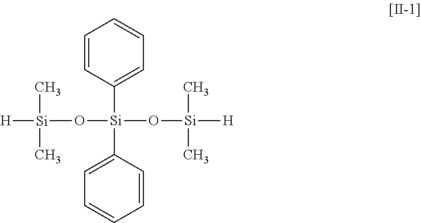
C1([Si](O[Si]([H])(C)C)(O[Si]([H])(C)C)C2=CC=CC=C2)=CC=CC=C1
